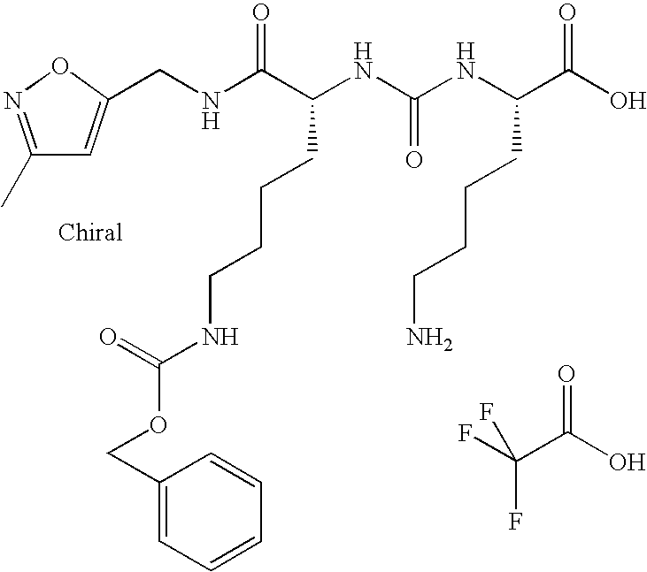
FC(C(O)=O)(F)F.N(C(C(NC(NC(C(O)=O)CCCCN)=O)CCCCNC(OCC1=CC=CC=C1)=O)=O)CC1=CC(C)=NO1
